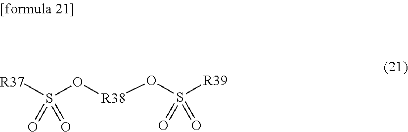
[R37]S(=O)(O[R38]OS([R39])(=O)=O)=O
